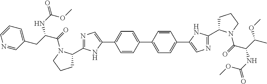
C1=CC(C2=CC=C(C3=CN=C(C4CCCN4C(C(NC(OC)=O)C(OC)C)=O)N3)C=C2)=CC=C1C1=CN=C(C2CCCN2C(=O)C(CC2=CC=CN=C2)NC(=O)OC)N1
